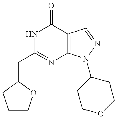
C1COC(CC2=NC3=C(C(=O)N2)C=NN3C2CCOCC2)C1
